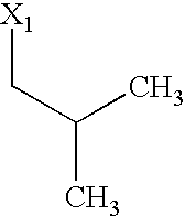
C(C)(C[X1])C
